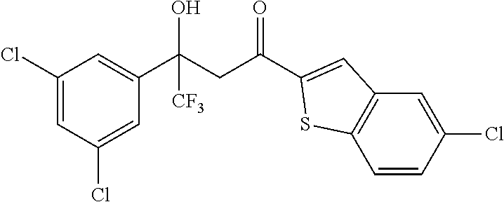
C1(Cl)=CC(Cl)=CC(C(CC(=O)C2=CC3=C(C=CC(Cl)=C3)S2)(O)[CF3])=C1
